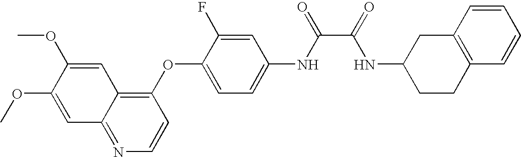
C1=C(OC)C(OC)=CC2=NC=CC(OC3=CC=C(NC(=O)C(=O)NC4CCC5=C(C4)C=CC=C5)C=C3F)=C12
